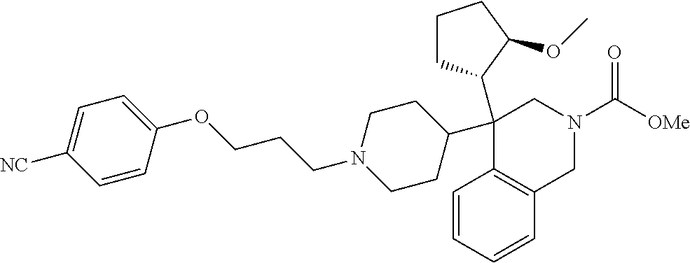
C1=CC=CC2=C1C(C1CCN(CCCOC3=CC=C([NC])C=C3)CC1)(C1CCCC1OC)CN(C([OMe])=O)C2
